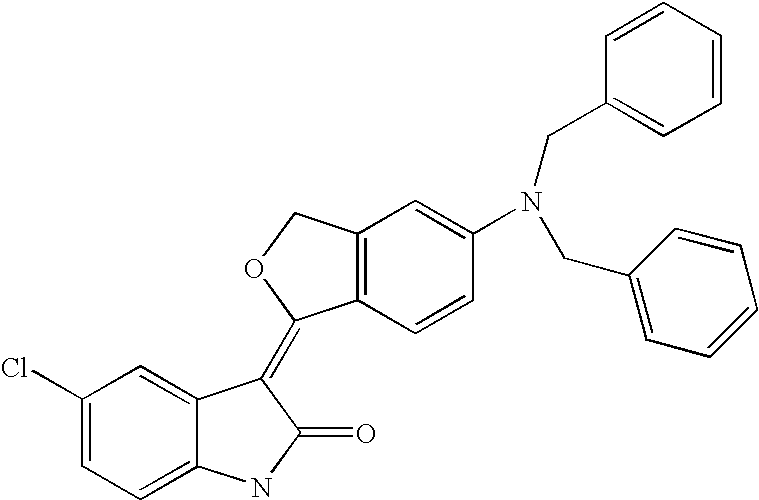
C12=C(C=C(N(CC3=CC=CC=C3)CC3=CC=CC=C3)C=C1)COC2=C1C2=CC(Cl)=CC=C2NC1=O
